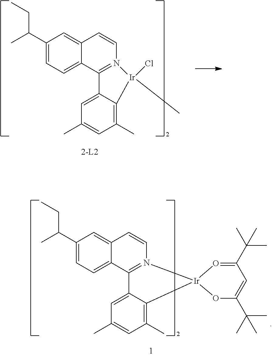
C12=CC(C(C)CC)=CC=C1C1=N(C=C2)[Ir](Cl)(C)C2=C(C)C=C(C)C=C12.C12=CC(C(C)CC)=CC=C1C1=N(C=C2)[Ir]2(C3=C(C)C=C(C)C=C13)OC(C(C)(C)C)=CC(C(C)(C)C)=O2
